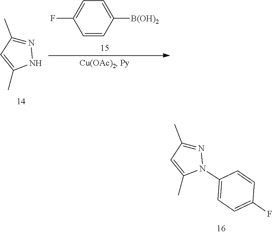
CC1=CC(C)=NN1.C1=C([B(OH)2])C=CC(F)=C1.CC1=CC(C)=NN1C1=CC=C(F)C=C1
